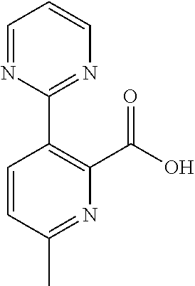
C1=NC(C2=C(C(O)=O)N=C(C)C=C2)=NC=C1
